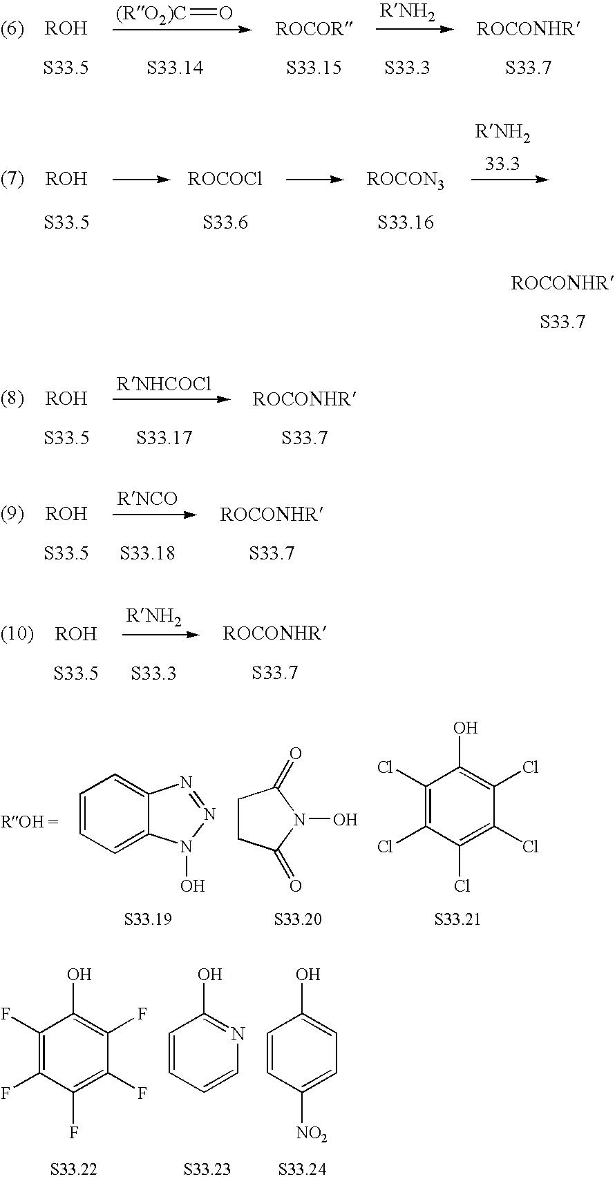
[(RO2)C]=O.C1CC(=O)N(O)C1=O.C1(Cl)=C(Cl)C(Cl)=C(Cl)C(Cl)=C1O.C1=CC=C2C(=C1)N=NN2O.C1(F)=C(F)C(F)=C(F)C(F)=C1O.C1=CC=CN=C1O.C1=CC([NO2])=CC=C1O
